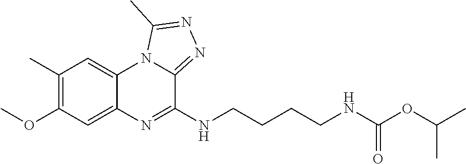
COC1=C(C)C=C2C(=C1)N=C(NCCCCNC(OC(C)C)=O)C1=NN=C(C)N21
